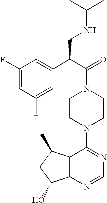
C(N1CCN(C2=NC=NC3=C2C(C)CC3O)CC1)(C(C1=CC(F)=CC(F)=C1)CNC(C)C)=O
